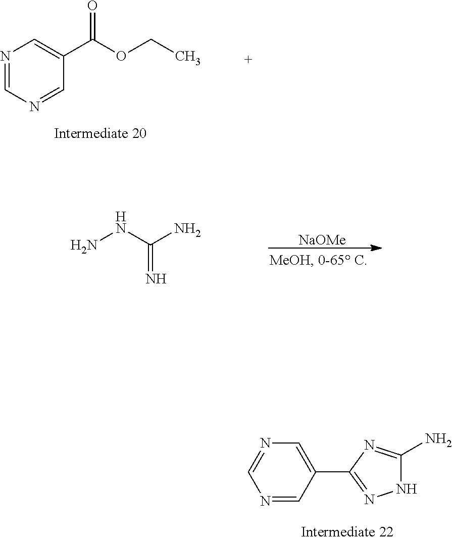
N1=CN=CC(C(OCC)=O)=C1.NNC(N)=N.[NaOMe].N1=CC(C2=NNC(N)=N2)=CN=C1
